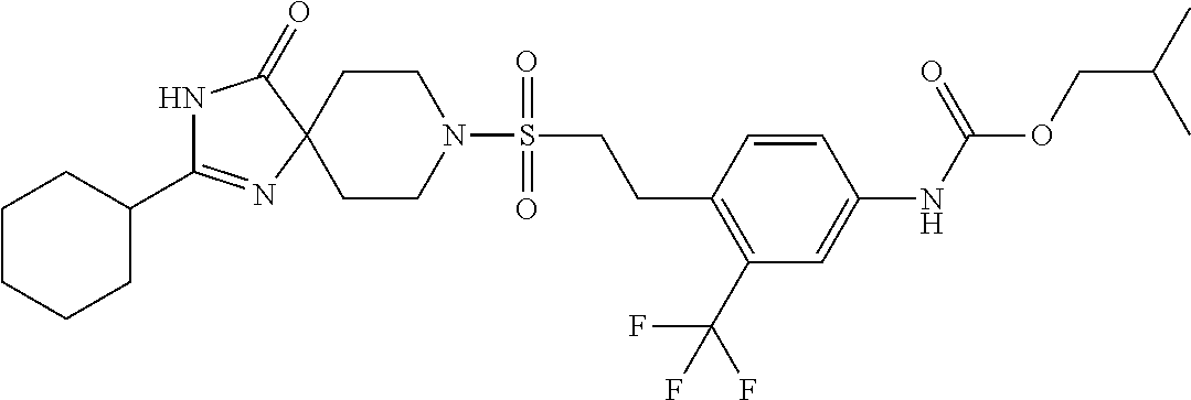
C1CN(S(CCC2=C(C(F)(F)F)C=C(NC(OCC(C)C)=O)C=C2)(=O)=O)CCC12N=C(C1CCCCC1)NC2=O
